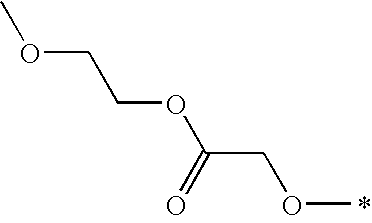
COCCOC(COC)=O
